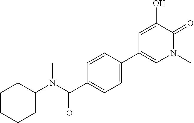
C1CCCC(N(C(C2=CC=C(C3=CN(C)C(=O)C(O)=C3)C=C2)=O)C)C1
